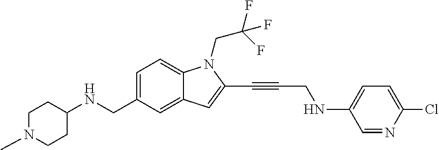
C1=C(CNC2CCN(C)CC2)C=C2C(=C1)N(CC(F)(F)F)C(C#CCNC1=CC=C(Cl)N=C1)=C2
